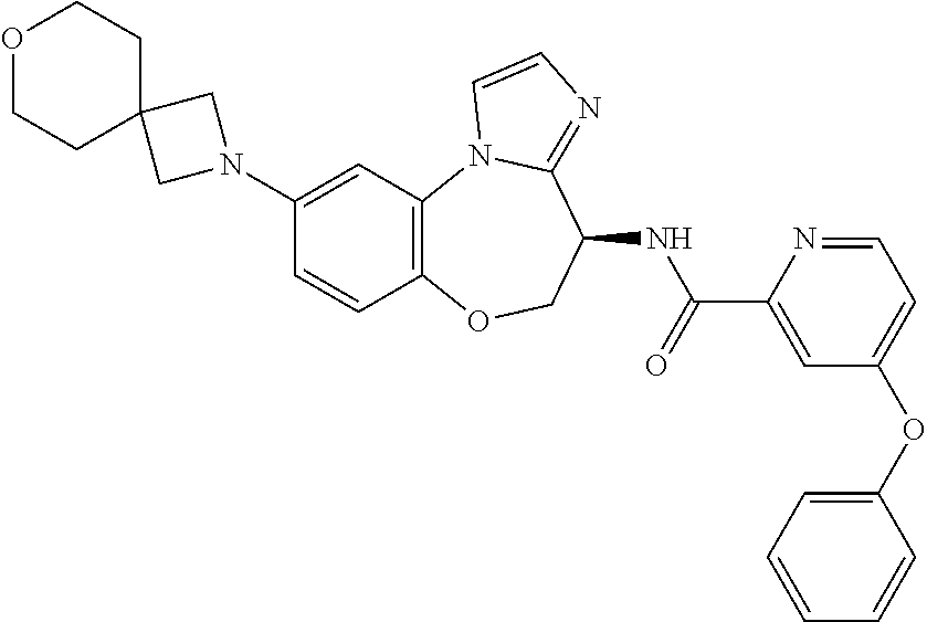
C1(N2CC3(C2)CCOCC3)=CC2=C(C=C1)OCC(NC(=O)C1=CC(OC3=CC=CC=C3)=CC=N1)C1=NC=CN21
